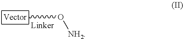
CO[NH2]
